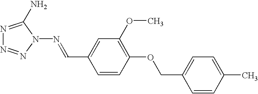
N1=C(N)N(N=CC2=CC(OC)=C(OCC3=CC=C(C)C=C3)C=C2)N=N1
